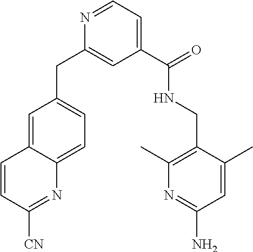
C1(C(=O)NCC2=C(C)N=C(N)C=C2C)=CC=NC(CC2=CC=C3C(=C2)C=CC([CN])=N3)=C1
